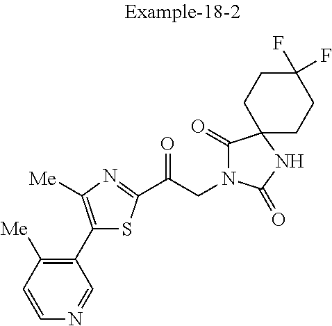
C1=CC([Me])=C(C2=C([Me])N=C(C(CN3C(=O)C4(NC3=O)CCC(F)(F)CC4)=O)S2)C=N1
